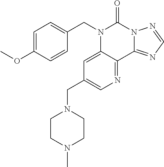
C1=C(OC)C=CC(CN2C3=CC(CN4CCN(C)CC4)=CN=C3C3=NC=NN3C2=O)=C1
